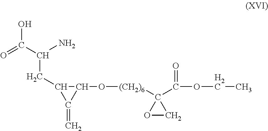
O=C(C(N)CC1C(O[(CH2)6]C2(C(=O)OCC)OC2)C1=C)O
